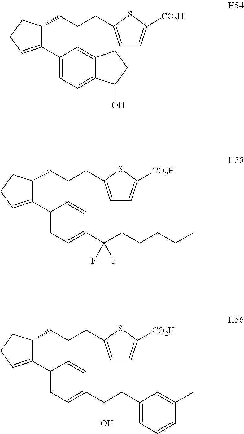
C1(C2=CC=C3C(=C2)CCC3O)=CCCC1CCCC1=CC=C([CO2H])S1.C1(C2=CC=C(C(CCCCC)(F)F)C=C2)=CCCC1CCCC1=CC=C([CO2H])S1.C1(C2=CC=C(C(CC3=CC=CC(C)=C3)O)C=C2)=CCCC1CCCC1=CC=C([CO2H])S1
